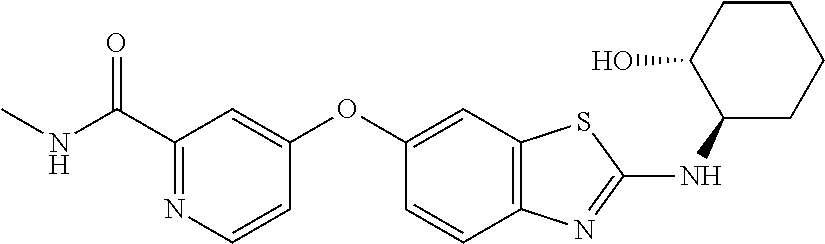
CNC(C1=NC=CC(OC2=CC3=C(C=C2)N=C(NC2CCCCC2O)S3)=C1)=O
